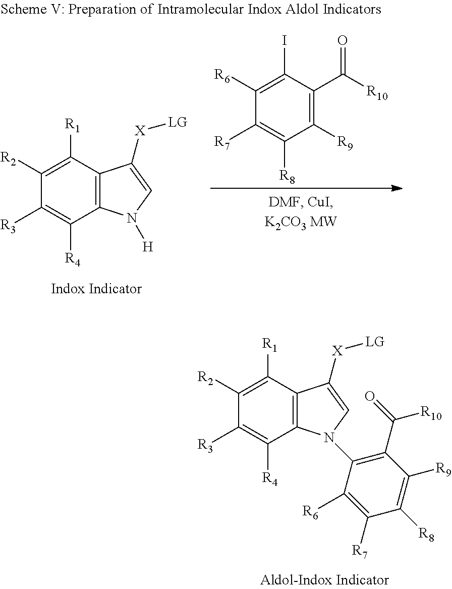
C1([R1])=C([R2])C([R3])=C([R4])C2=C1C([X][LG])=CN2C1=C(C(=O)[R10])C([R9])=C([R8])C([R7])=C1[R6].C1(I)=C([R6])C([R7])=C([R8])C([R9])=C1C([R10])=O.C1([R1])=C([R2])C([R3])=C([R4])C2=C1C([X][LG])=CN2[H]
